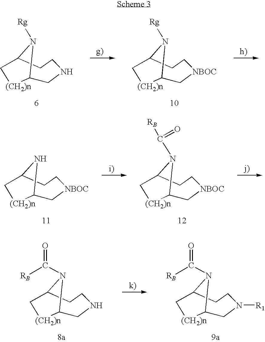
C1C2N([Rg])C(CCN1)C[(CH2)n]2.C1C2N([Rg])C(CC[NBOC]1)C[(CH2)n]2.C1C2N(C([RB])=O)C(CCN1[R1])C[(CH2)n]2.C1C2N(C([RB])=O)C(CCN1)C[(CH2)n]2.C1C2N(C(=O)[RB])C(CC[NBOC]1)C[(CH2)n]2.C1C2NC(CC[NBOC]1)C[(CH2)n]2
